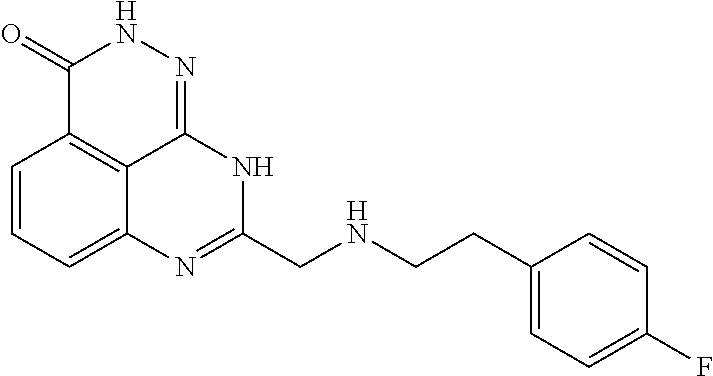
C1=CC=C2C3=C1C(=O)NN=C3NC(CNCCC1=CC=C(F)C=C1)=N2
